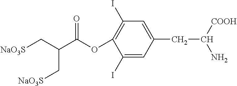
[NaO3S]CC(C(OC1=C(I)C=C(CC([COOH])N)C=C1I)=O)C[NaO3S]
